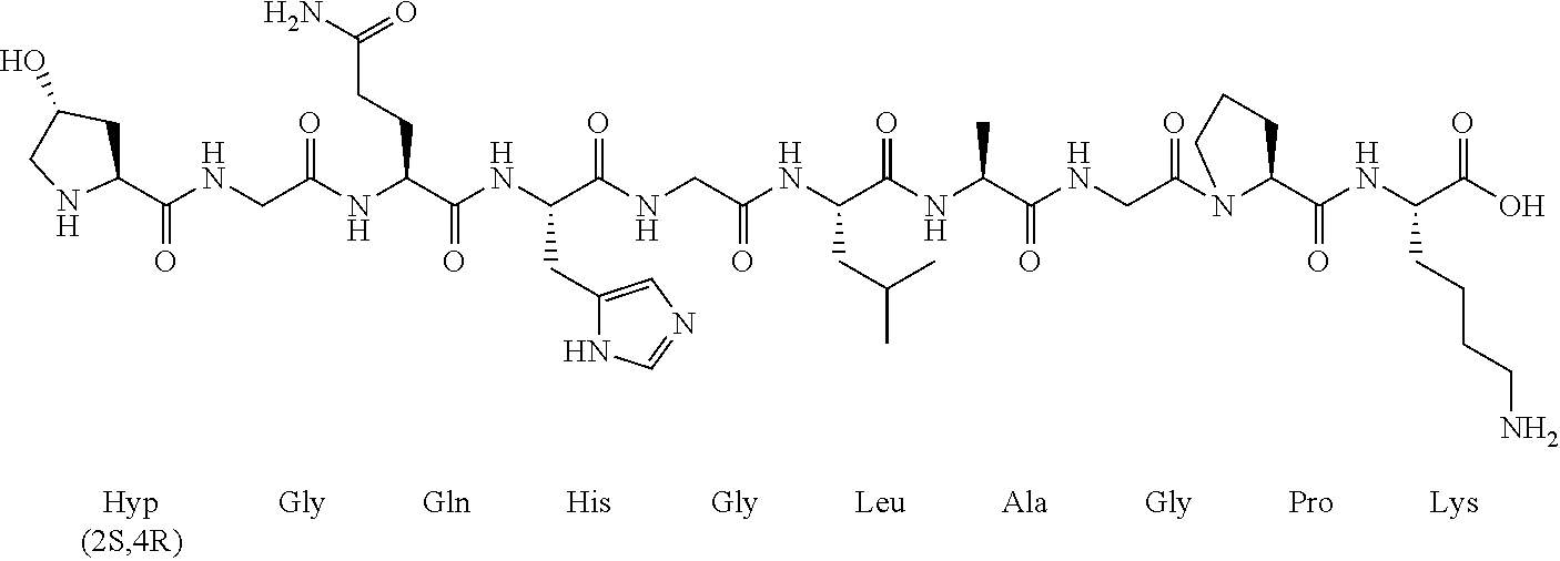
C1(C(NCC(NC(C(NC(C(NCC(NC(C(NC(C(NCC(N2C(C(NC(C(O)=O)CCCCN)=O)CCC2)=O)=O)C)=O)CC(C)C)=O)=O)CC2=CN=CN2)=O)CCC(N)=O)=O)=O)CC(O)CN1
